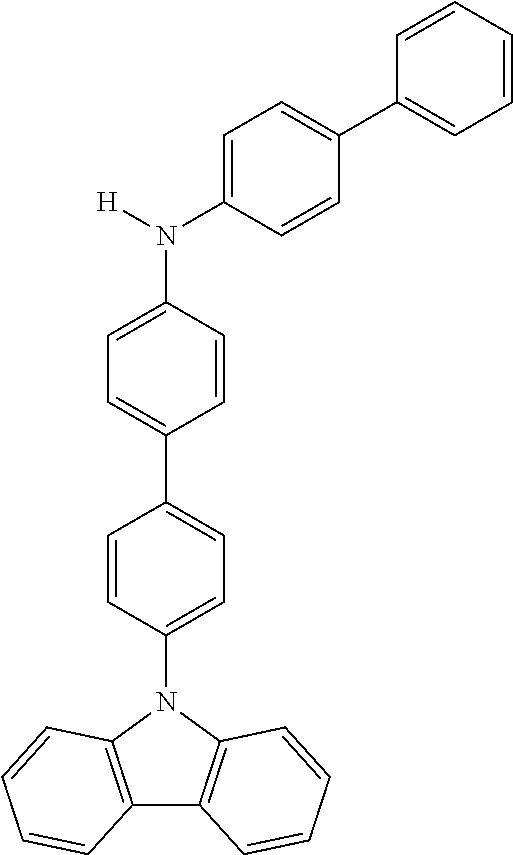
C1=CC(N([H])C2=CC=C(C3=CC=CC=C3)C=C2)=CC=C1C1=CC=C(N2C3=C(C4=C2C=CC=C4)C=CC=C3)C=C1
